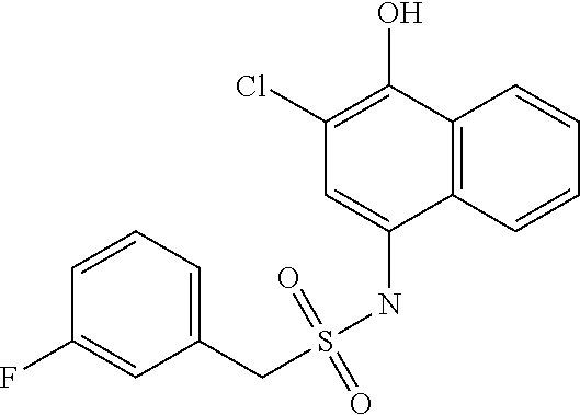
C12=C(C=CC=C1)C(NS(=O)(=O)CC1=CC=CC(F)=C1)=CC(Cl)=C2O
